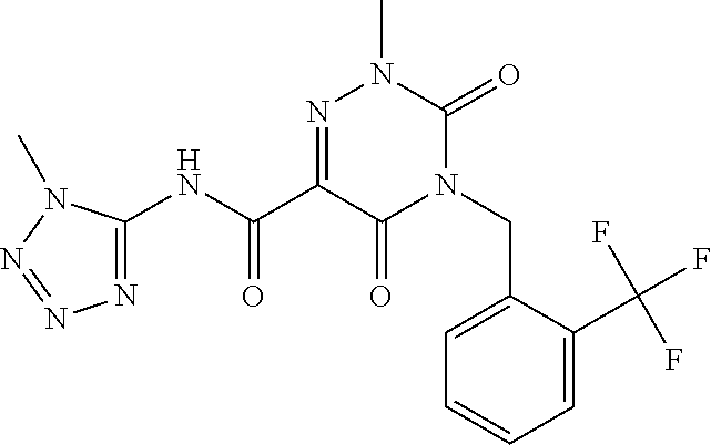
C(N1C(=O)N(C)N=C(C(NC2=NN=NN2C)=O)C1=O)C1=CC=CC=C1C(F)(F)F
